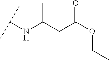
C(CC(OCC)=O)(NC(C)C)C
